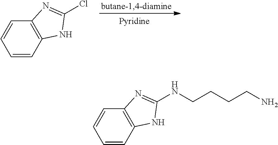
C1=CC2=C(C=C1)N=C(Cl)N2.C1=CC2=C(C=C1)N=C(NCCCCN)N2
